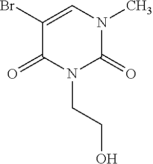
C1(Br)=CN(C)C(=O)N(CCO)C1=O
